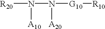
[R20]N(N([A20])[G10][R10])[A10]
